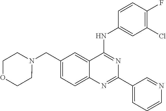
C1(CN2CCOCC2)=CC=C2C(=C1)C(NC1=CC(Cl)=C(F)C=C1)=NC(C1=CC=CN=C1)=N2
